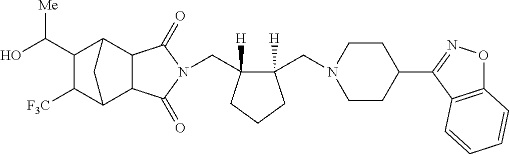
C(C1([H])C(CN2CCC(C3=NOC4=C3C=CC=C4)CC2)([H])CCC1)N1C(=O)C2C3C([F3C])C(C(O)[Me])C(C2C1=O)C3
